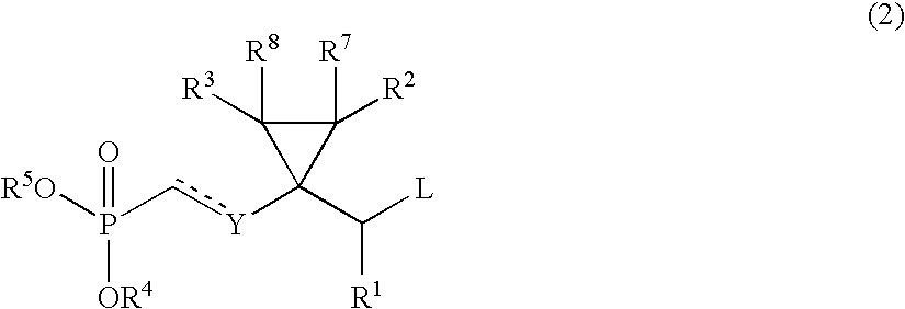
[R5O]P(c[Y]C1(C([L])[R1])C([R8])([R3])C1([R7])[R2])([OR4])=O
